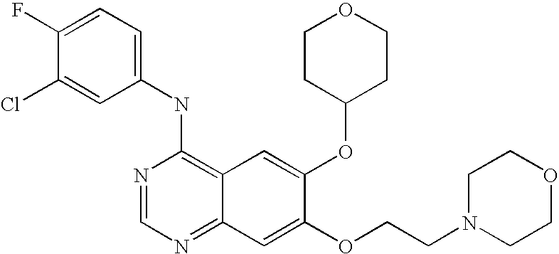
C1=C(Cl)C(F)=CC=C1NC1=C2C(=NC=N1)C=C(OCCN1CCOCC1)C(OC1CCOCC1)=C2
